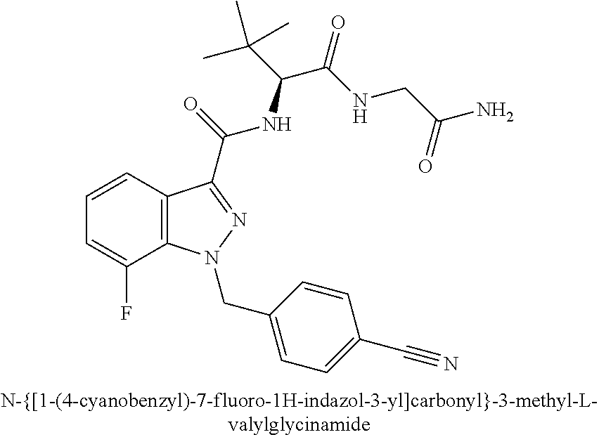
C1=CC2=C(C(F)=C1)N(CC1=CC=C(C#N)C=C1)N=C2C(NC(C(C)(C)C)C(NCC(N)=O)=O)=O
